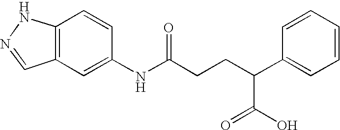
C12=C(C=C(NC(CCC(C3=CC=CC=C3)C(O)=O)=O)C=C1)C=NN2
